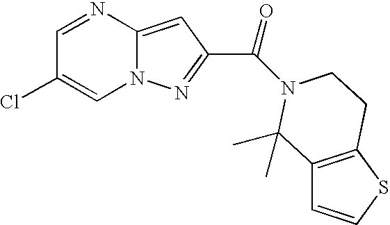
C1=NC2=CC(C(=O)N3CCC4=C(C=CS4)C3(C)C)=NN2C=C1Cl
